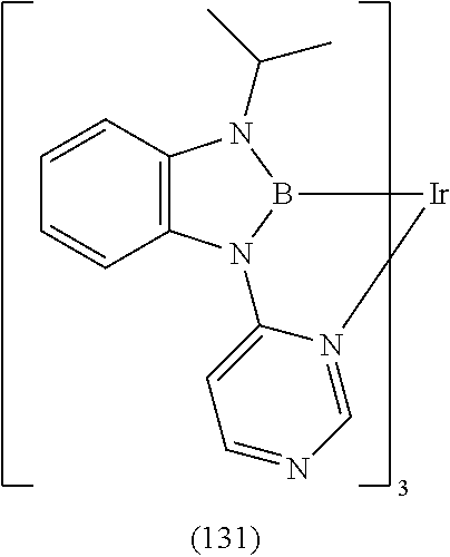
C12=C(N3B(N1C(C)C)[Ir]N1=CN=CC=C31)C=CC=C2
